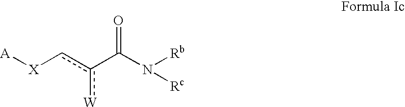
[A][X]cc(C(N([Rc])[Rb])=O)[W]
